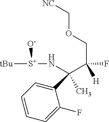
C1(C(C([H])(COC[NC])F)(C)N[S+]([tBu])[O-])=CC=CC=C1F
